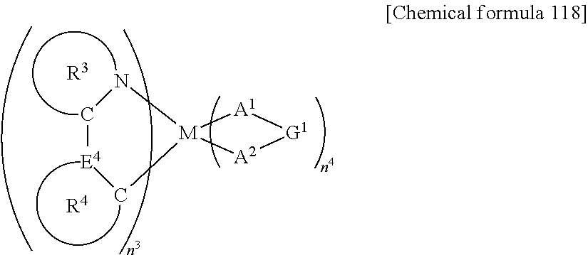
[R3].[R4].C1N[M]2(C[E4]1)[A1][G1][A2]2
